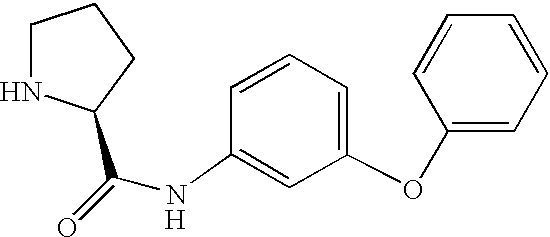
N1C(C(=O)NC2=CC(OC3=CC=CC=C3)=CC=C2)CCC1.[H]
